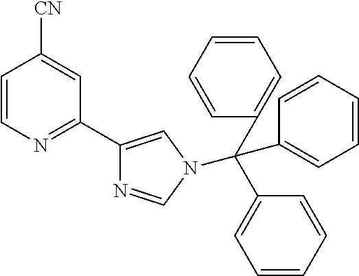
C1=CN=C(C2=CN(C(C3=CC=CC=C3)(C3=CC=CC=C3)C3=CC=CC=C3)C=N2)C=C1[CN]
